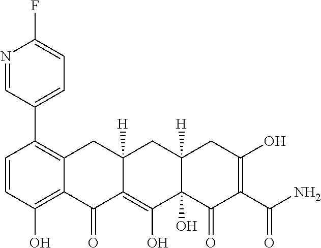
C1=CC(O)=C2C(=C1C1=CC=C(F)N=C1)CC1([H])C(=C(O)C3(O)C([H])(C1)CC(O)=C(C(N)=O)C3=O)C2=O
